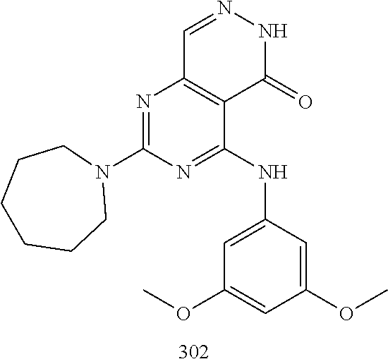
C1=NNC(=O)C2=C1N=C(N1CCCCCC1)N=C2NC1=CC(OC)=CC(OC)=C1
